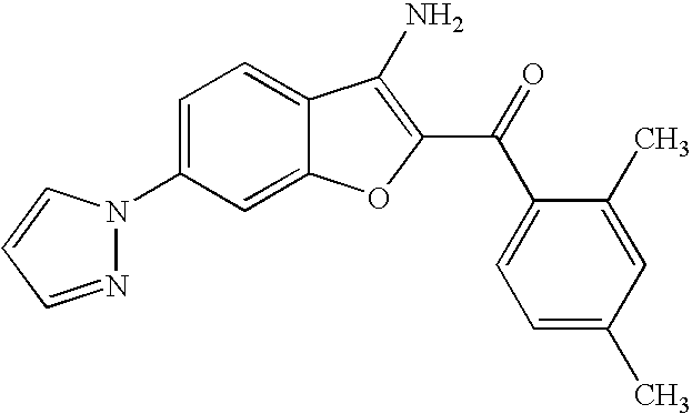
C1(N2N=CC=C2)=CC=C2C(=C1)OC(C(C1=CC=C(C)C=C1C)=O)=C2N
